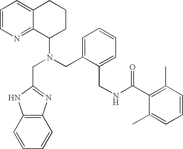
N(CC1=CC=CC=C1CNC(C1=C(C)C=CC=C1C)=O)(C1CCCC2=CC=CN=C12)CC1=NC2=C(C=CC=C2)N1
